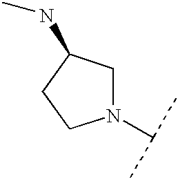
N1(C(C)C)CC(NC)CC1
